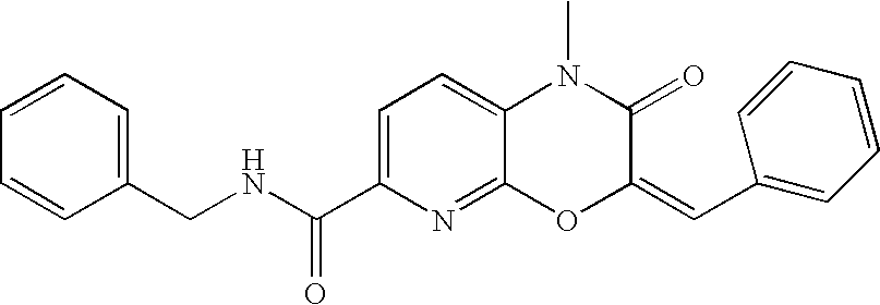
C1=C(C(NCC2=CC=CC=C2)=O)N=C2C(=C1)N(C)C(=O)C(=CC1=CC=CC=C1)O2
